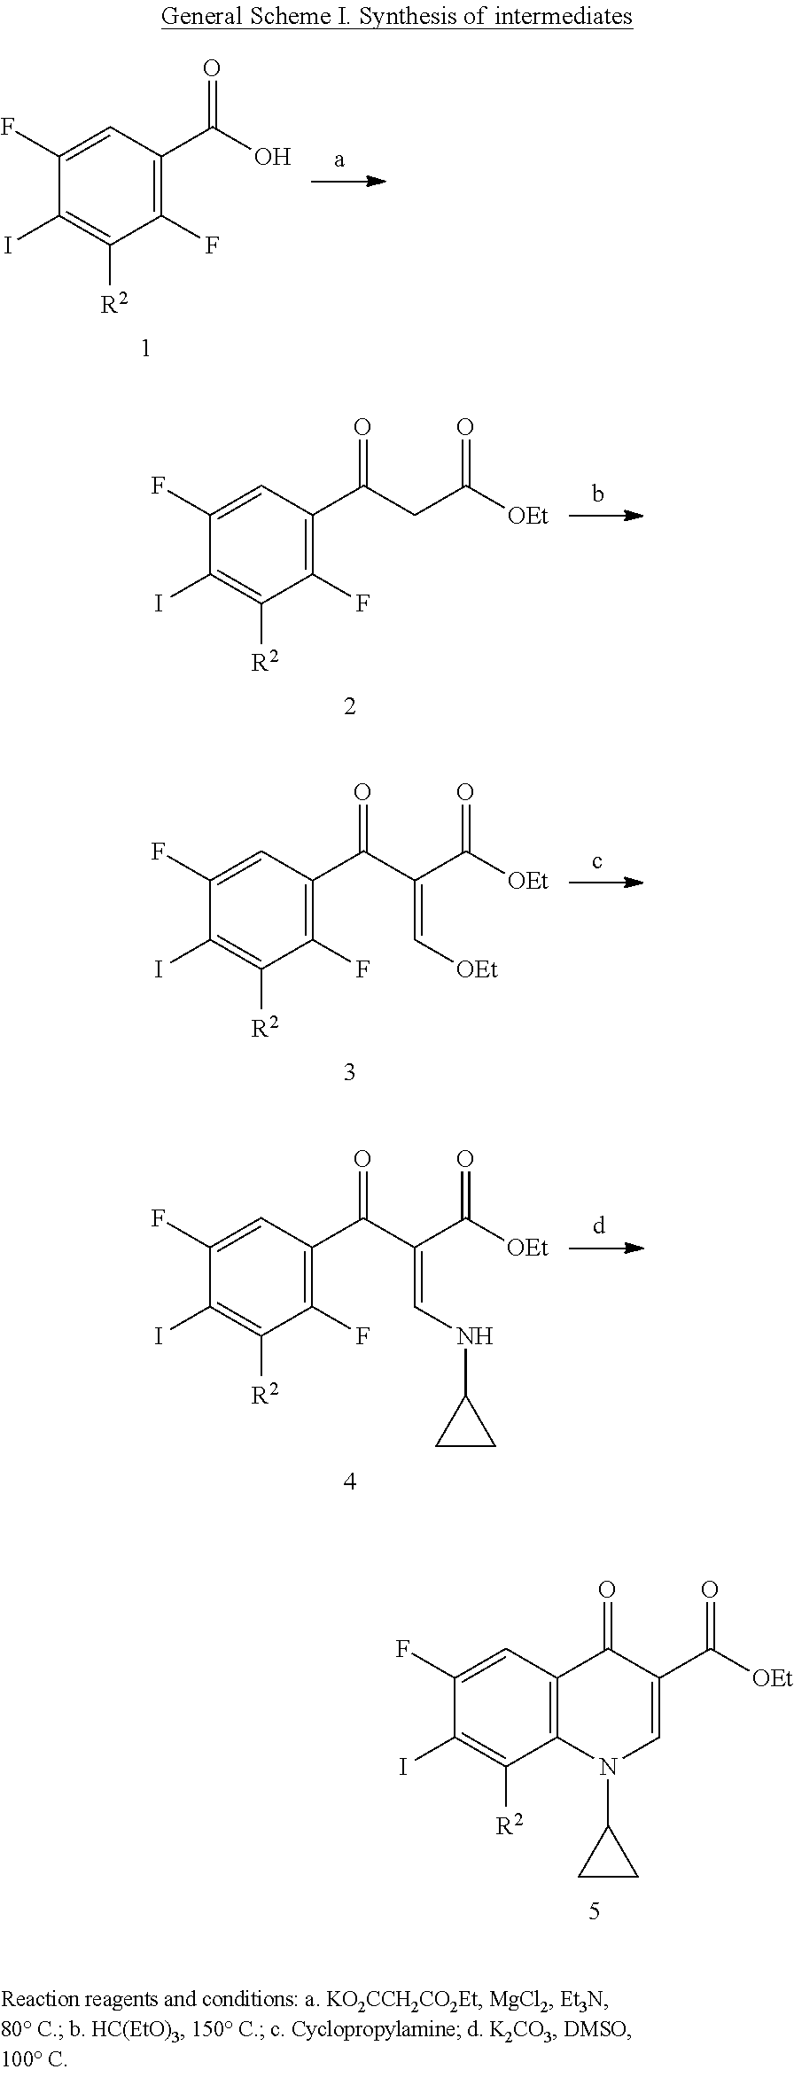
C1(F)=CC2=C(C([R2])=C1I)N(C1CC1)C=C(C(=O)[OEt])C2=O.C1(F)=CC(C(O)=O)=C(F)C([R2])=C1I.C1(F)=CC(C(CC(=O)[OEt])=O)=C(F)C([R2])=C1I.C1(F)=CC(C(C(C(=O)[OEt])=C[OEt])=O)=C(F)C([R2])=C1I.C1(F)=CC(C(C(C(=O)[OEt])=CNC2CC2)=O)=C(F)C([R2])=C1I
